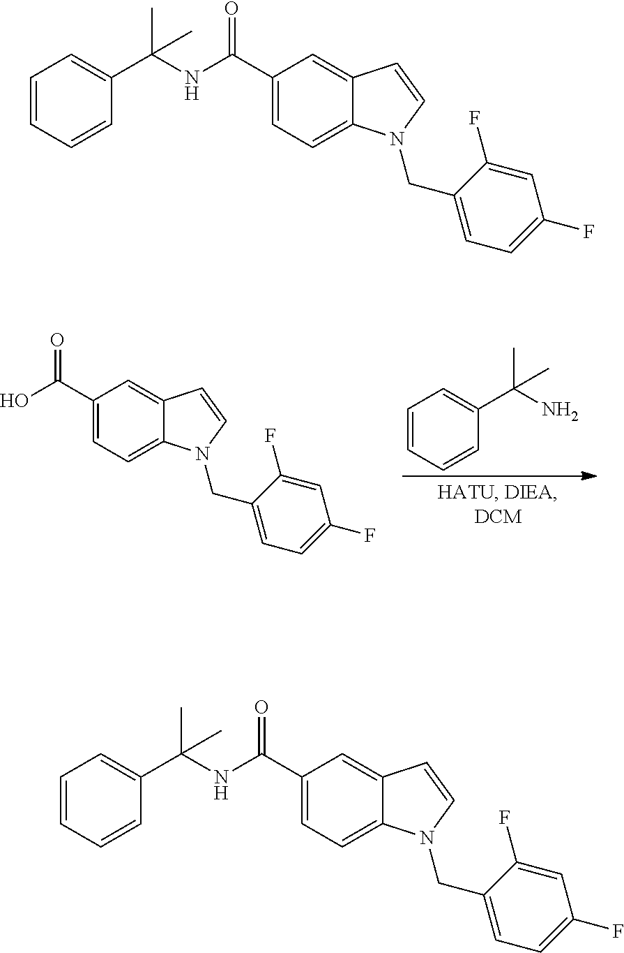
C1(C(O)=O)=CC=C2C(=C1)C=CN2CC1=CC=C(F)C=C1F.C1=CC=CC(C(N)(C)C)=C1.C1(C(NC(C2=CC=CC=C2)(C)C)=O)=CC=C2C(=C1)C=CN2CC1=CC=C(F)C=C1F.C1(C(NC(C2=CC=CC=C2)(C)C)=O)=CC=C2C(=C1)C=CN2CC1=CC=C(F)C=C1F
